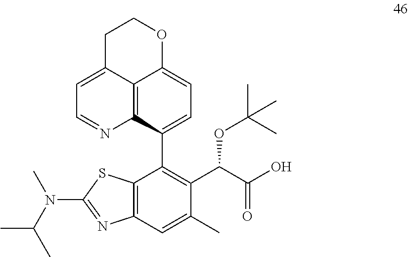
C12=C(C=C(C)C(C(C(O)=O)OC(C)(C)C)=C1C1=CC=C3C4=C1N=CC=C4CCO3)N=C(N(C(C)C)C)S2
